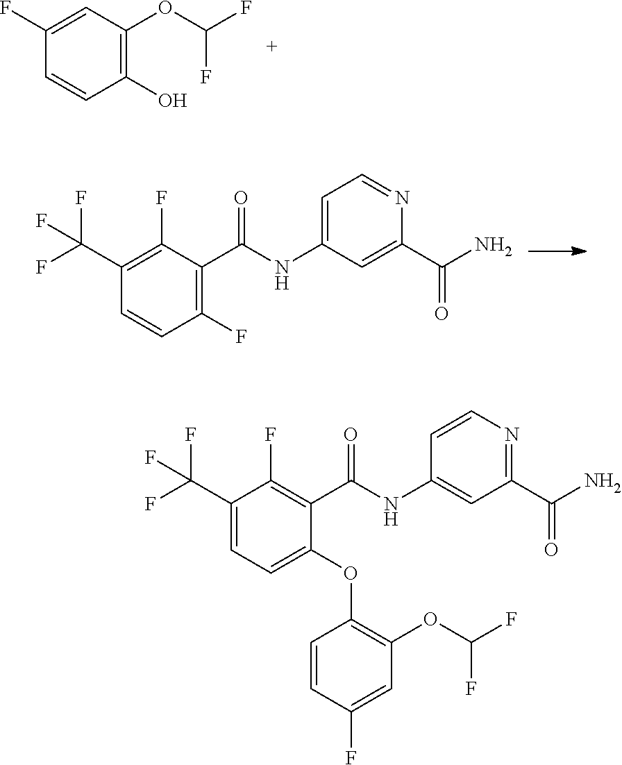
C1=CC(O)=C(OC(F)F)C=C1F.C1=CC(F)=C(C(=O)NC2=CC=NC(C(N)=O)=C2)C(F)=C1C(F)(F)F.C1=C(C(F)(F)F)C(F)=C(C(=O)NC2=CC(C(N)=O)=NC=C2)C(OC2=C(OC(F)F)C=C(F)C=C2)=C1
